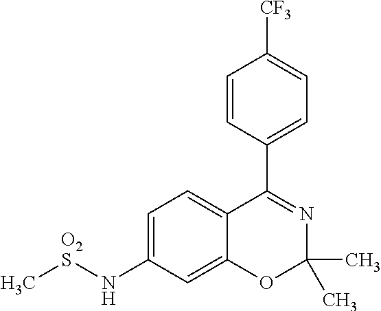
C1=CC(C2=NC(C)(C)OC3=CC(N[O2S]C)=CC=C23)=CC=C1[CF3]
